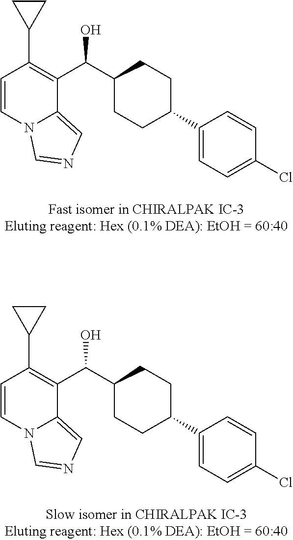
C1(C(C2=C(C3CC3)C=CN3C2=CN=C3)O)CCC(C2=CC=C(Cl)C=C2)CC1.C1(C(C2=C(C3CC3)C=CN3C2=CN=C3)O)CCC(C2=CC=C(Cl)C=C2)CC1
